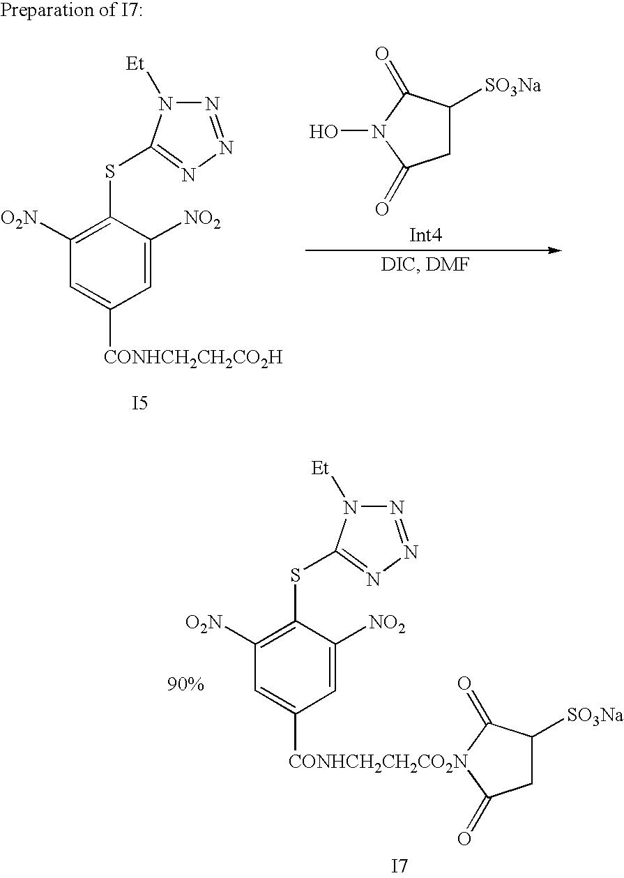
[I5].C1=C([NO2])C(SC2=NN=NN2[Et])=C([O2N])C=C1[CONHCH2CH2CO2H].C1C([SO3Na])C(=O)N(O)C1=O.C1=C([NO2])C(SC2=NN=NN2[Et])=C([O2N])C=C1[CONHCH2CH2CO2N]1C(=O)C([SO3Na])CC1=O.[I7]
